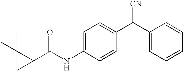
C1=C(NC(C2C(C)(C)C2)=O)C=CC(C(C2=CC=CC=C2)[CN])=C1
